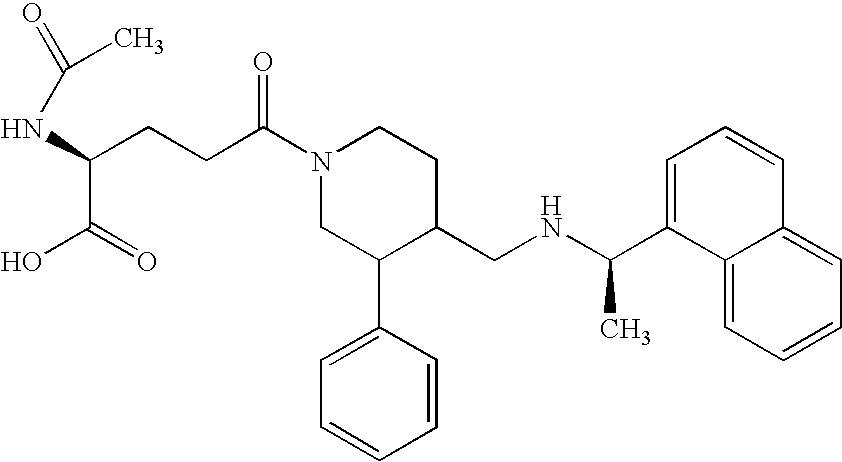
C(C(N1CC(C2=CC=CC=C2)C(CNC(C2=CC=CC3=CC=CC=C23)C)CC1)=O)CC(C(O)=O)NC(=O)C
